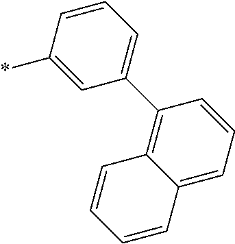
C12=CC=CC(C3=CC=CC(*)=C3)=C1C=CC=C2
